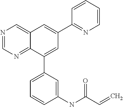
C1=CN=C(C2=CC3=CN=CN=C3C(C3=CC=CC(NC(C=C)=O)=C3)=C2)C=C1
